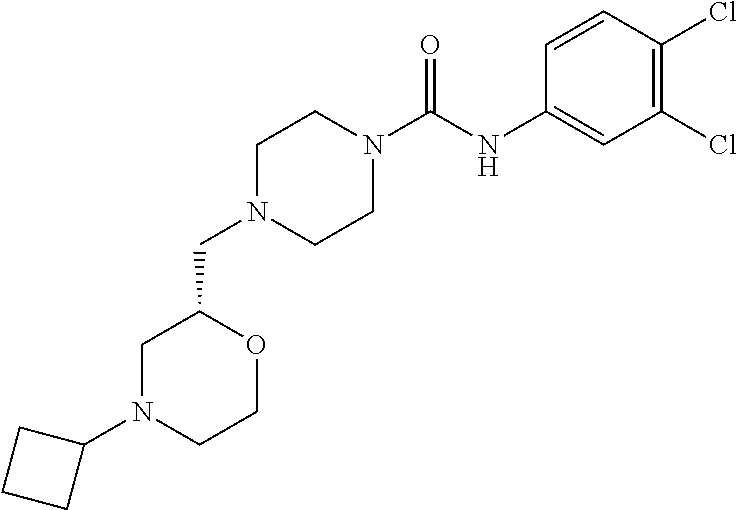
C1(N2CCOC(CN3CCN(C(NC4=CC(Cl)=C(Cl)C=C4)=O)CC3)C2)CCC1
